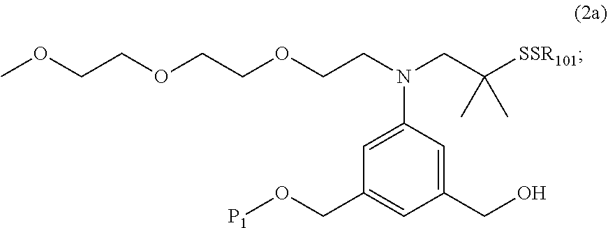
COCCOCCOCCN(CC([SSR101])(C)C)C1=CC(CO[P1])=CC(CO)=C1
